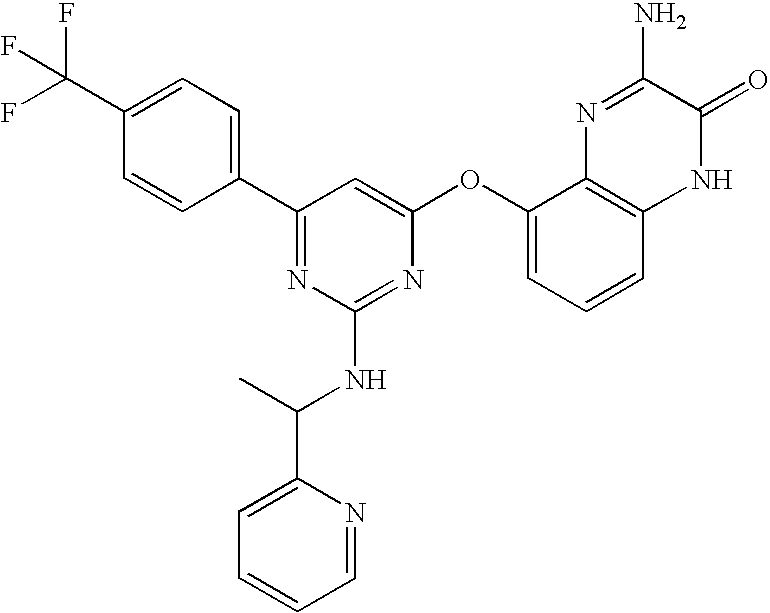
C1=CC(C(F)(F)F)=CC=C1C1=NC(NC(C2=CC=CC=N2)C)=NC(OC2=CC=CC3=C2N=C(N)C(=O)N3)=C1
